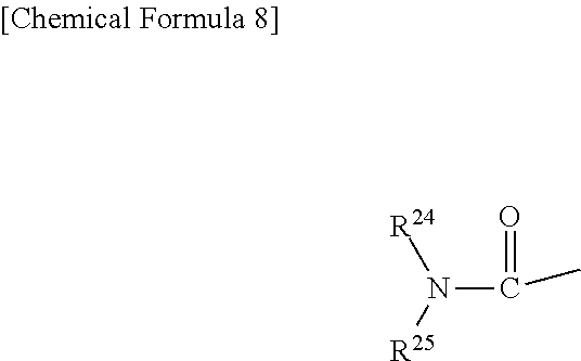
N(C(C)=O)([R25])[R24]
